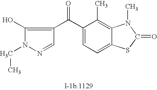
C1(O)=C(C(C2=CC=C3C(=C2C)N(C)C(=O)S3)=O)C=NN1CC
